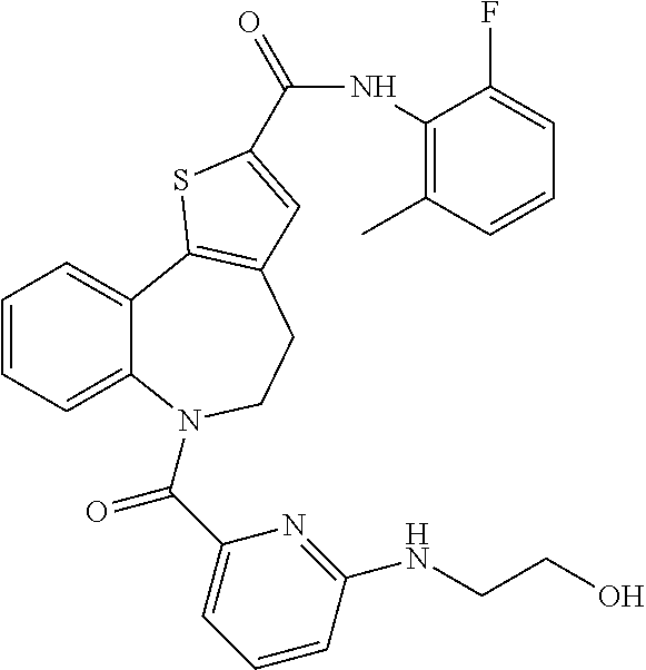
C1=CC=C2C(=C1)C1=C(CCN2C(C2=CC=CC(NCCO)=N2)=O)C=C(C(=O)NC2=C(C)C=CC=C2F)S1
